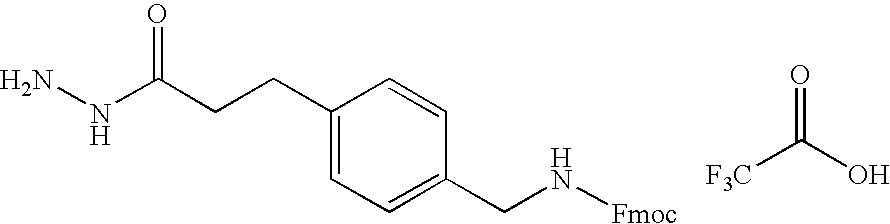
N(C(CCC1=CC=C(CN[Fmoc])C=C1)=O)N.O=C(O)[F3C]
